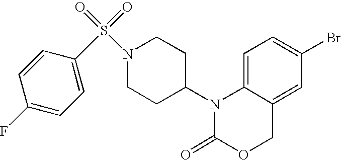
C1=C2C(=CC(Br)=C1)COC(=O)N2C1CCN(S(=O)(=O)C2=CC=C(F)C=C2)CC1
